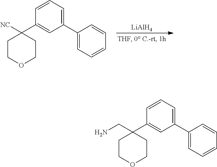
[LiAlH4].C1=C(C2=CC=CC(C3([NC])CCOCC3)=C2)C=CC=C1.C1=C(C2=CC=CC(C3(CN)CCOCC3)=C2)C=CC=C1
